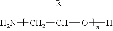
NCC(O[H])[R]
